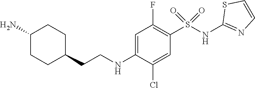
C1=C(NCCC2CCC(N)CC2)C(Cl)=CC(S(NC2=NC=CS2)(=O)=O)=C1F
